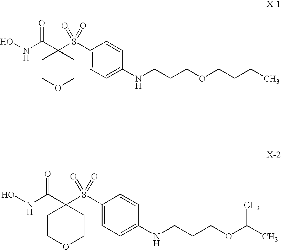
ONC(C1(S(C2=CC=C(NCCCOC(C)C)C=C2)(=O)=O)CCOCC1)=O.ONC(C1(S(C2=CC=C(NCCCOCCCC)C=C2)(=O)=O)CCOCC1)=O
